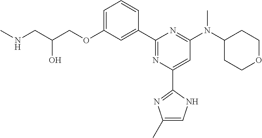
C1=C(OCC(CNC)O)C=C(C2=NC(C3=NC(C)=CN3)=CC(N(C3CCOCC3)C)=N2)C=C1
